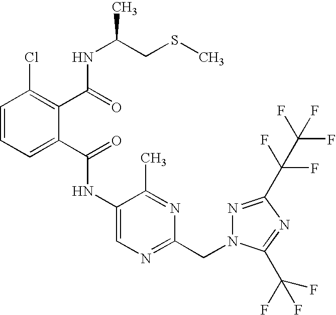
C1=CC=C(C(=O)NC2=CN=C(CN3N=C(C(C(F)(F)F)(F)F)N=C3C(F)(F)F)N=C2C)C(C(=O)NC(CSC)C)=C1Cl
